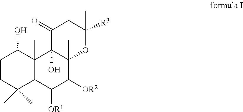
C1CC(C)(C)C2C(C)(C1O)C1(O)C(C)(C([OR2])C2[OR1])OC([R3])(C)CC1=O
